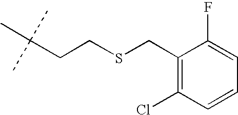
C1(CSCCC(C)(C)C)=C(Cl)C=CC=C1F
